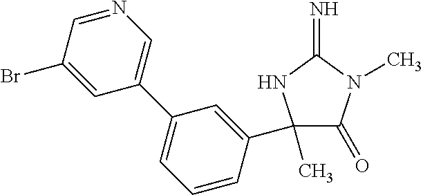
C1(C)(C2=CC(C3=CN=CC(Br)=C3)=CC=C2)C(=O)N(C)C(=N)N1
